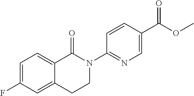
C1=C(F)C=C2C(=C1)C(=O)N(C1=NC=C(C(OC)=O)C=C1)CC2
